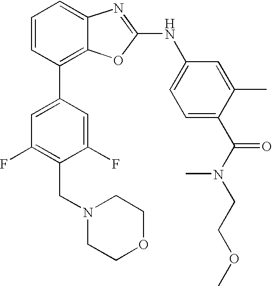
C1=CC(C2=CC(F)=C(CN3CCOCC3)C(F)=C2)=C2C(=C1)N=C(NC1=CC=C(C(N(CCOC)C)=O)C(C)=C1)O2
